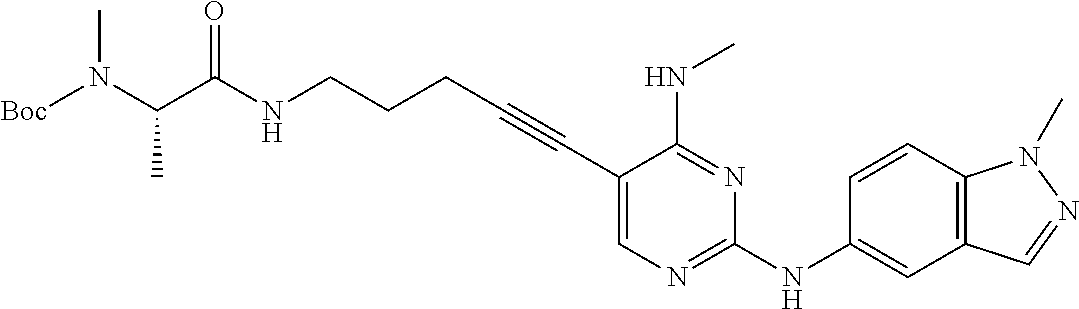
C(NCCCC#CC1=CN=C(NC2=CC3=C(C=C2)N(C)N=C3)N=C1NC)(=O)C(N([Boc])C)C
